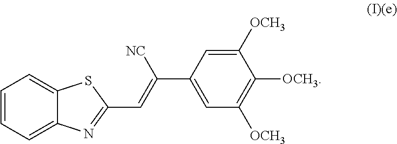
C1=CC=C2C(=C1)SC(C=C(C1=CC([OCH3])=C([OCH3])C([OCH3])=C1)[NC])=N2
